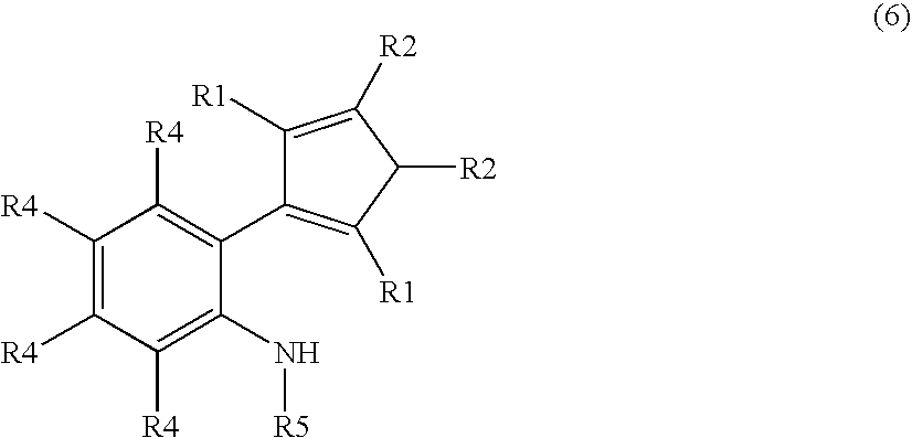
C1(N[R5])=C([R4])C([R4])=C([R4])C([R4])=C1C1=C([R1])C([R2])C([R2])=C1[R1]
